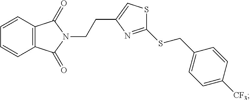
C12=C(C=CC=C1)C(=O)N(CCC1=CSC(SCC3=CC=C([CF3])C=C3)=N1)C2=O
